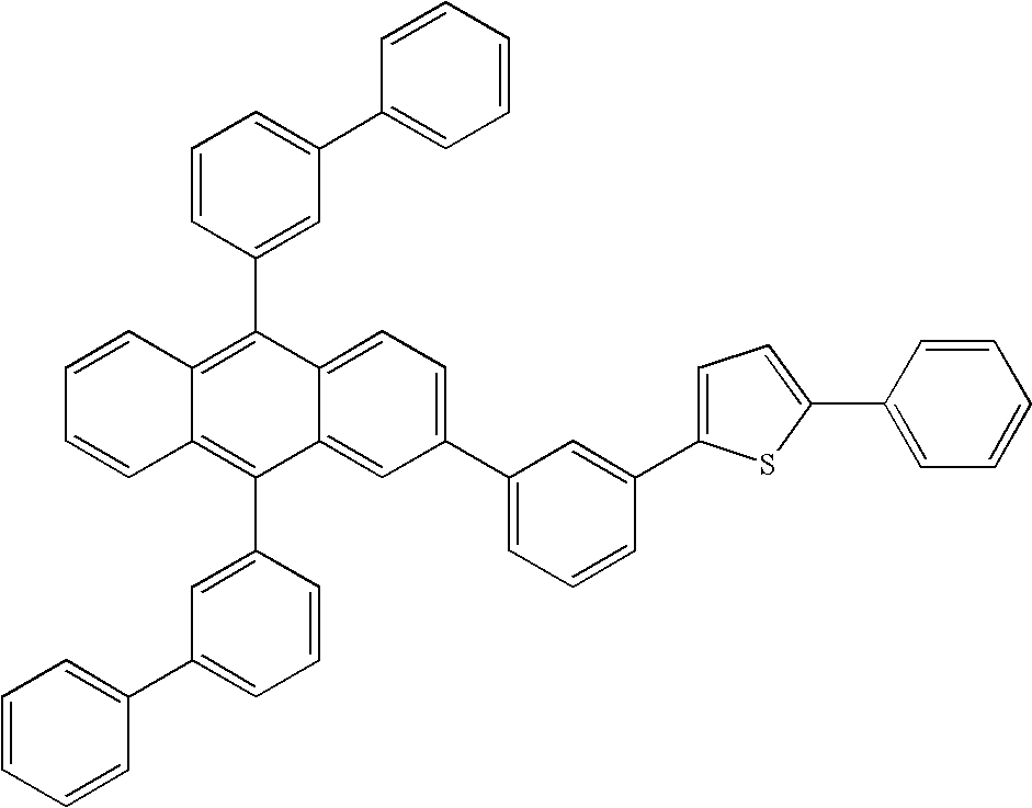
C1=CC2=C(C3=CC(C4=CC=CC=C4)=CC=C3)C3=CC=C(C4=CC=CC(C5=CC=C(C6=CC=CC=C6)S5)=C4)C=C3C(C3=CC(C4=CC=CC=C4)=CC=C3)=C2C=C1
